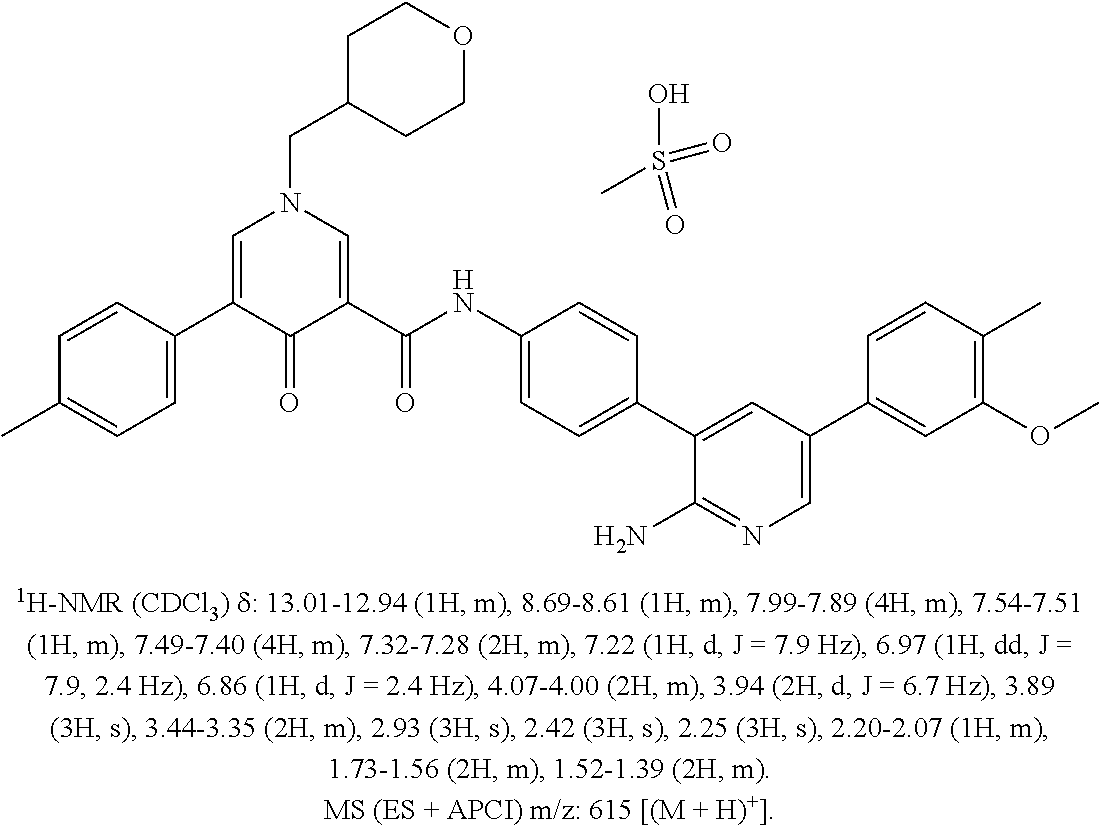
C1=C(C2=CN(CC3CCOCC3)C=C(C(NC3=CC=C(C4=CC(C5=CC(OC)=C(C)C=C5)=CN=C4N)C=C3)=O)C2=O)C=CC(C)=C1.CS(O)(=O)=O
